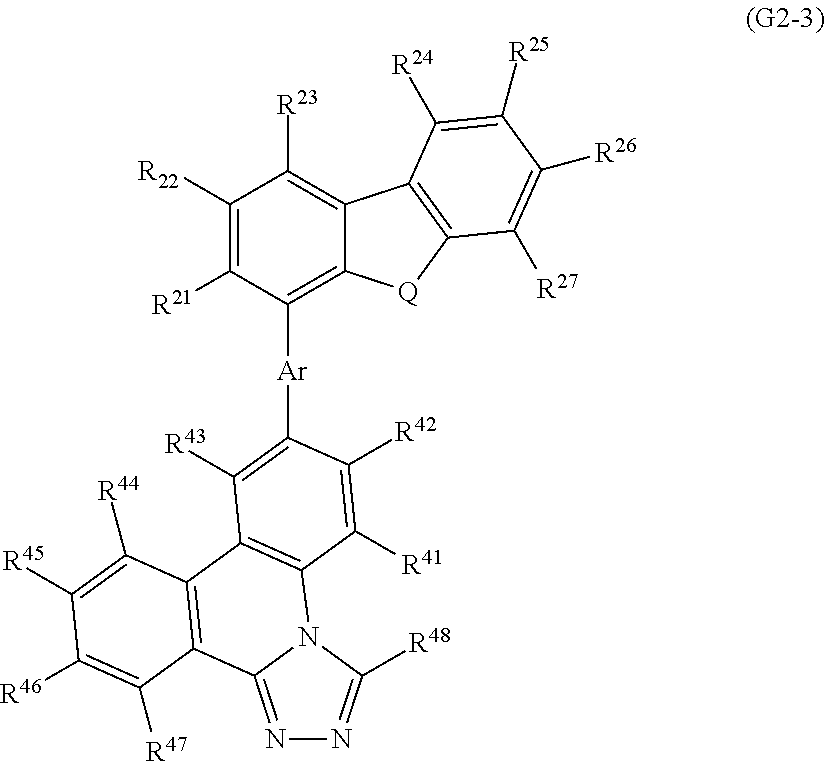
C12=NN=C([R48])N1C1=C(C3=C2C([R47])=C([R46])C([R45])=C3[R44])C([R43])=C([Ar]C2=C3C(=C([R23])C([R22])=C2[R21])C2=C([Q]3)C([R27])=C([R26])C([R25])=C2[R24])C([R42])=C1[R41]
